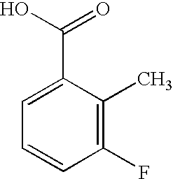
C1(F)=C(C)C(C(=O)O)=CC=C1
